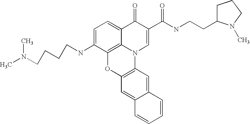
C1=C(NCCCCN(C)C)C2=C3C(=C1)C(=O)C(C(=O)NCCC1CCCN1C)=CN3C1=C(O2)C=C2C(=C1)C=CC=C2
